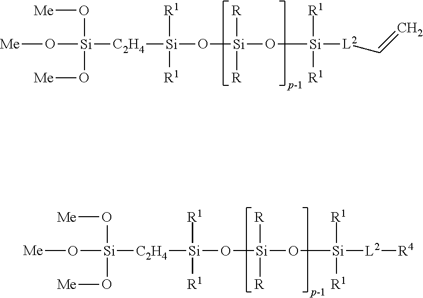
[Me]O[Si](O[Me])(O[Me])[C2H4][Si]([R1])([R1])O[Si]([R])([R])O[Si]([R1])([L2]C=C)[R1].[Me]O[Si](O[Me])(O[Me])[C2H4][Si]([R1])([R1])O[Si]([R])([R])O[Si]([R1])([L2][R4])[R1]
